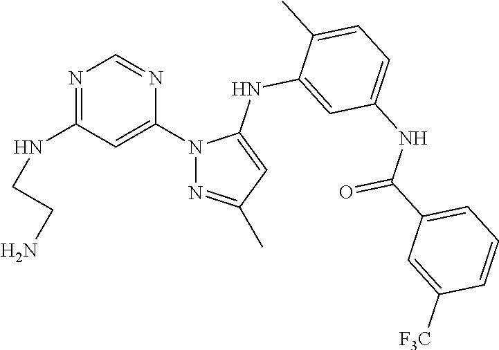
N1=C(NCCN)C=C(N2N=C(C)C=C2NC2=CC(NC(C3=CC=CC([F3C])=C3)=O)=CC=C2C)N=C1
